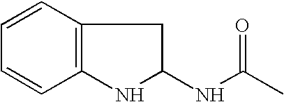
C12=C(C=CC=C1)CC(NC(C)=O)N2
